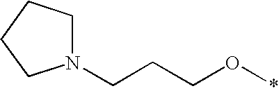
N1(CCCO*)CCCC1
